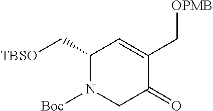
C1(C[TBSO])N([Boc])CC(=O)C(C[OPMB])=C1
